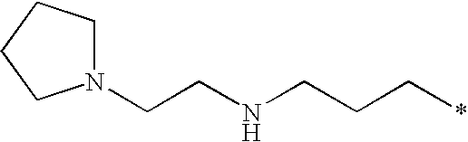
N1(CCNCCC*)CCCC1
